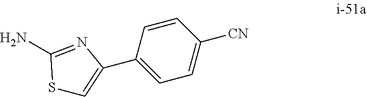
S1C=C(C2=CC=C([CN])C=C2)N=C1N
